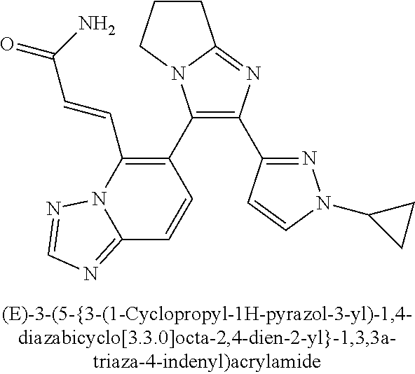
C1(C2=C(C=CC(=O)N)N3C(=NC=N3)C=C2)=C(C2=NN(C3CC3)C=C2)N=C2N1CCC2
